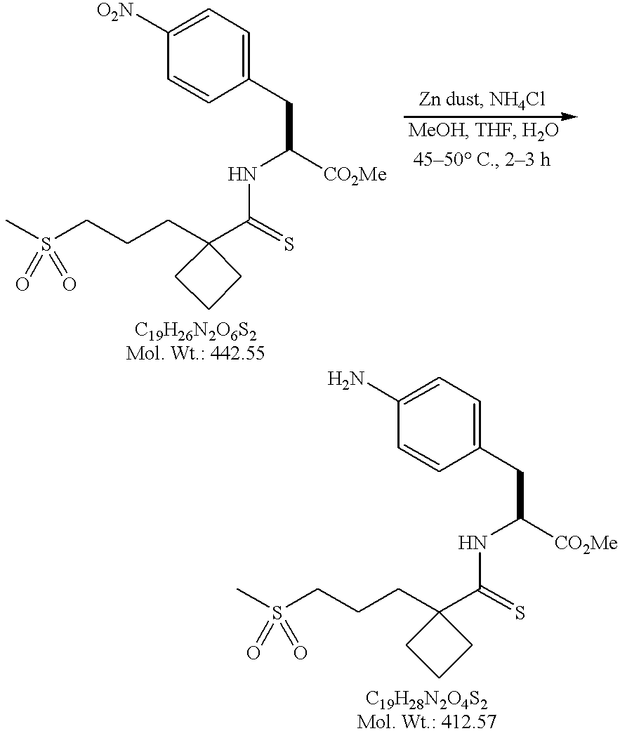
CS(CCCC1(C(NC(CC2=CC=C([O2N])C=C2)[CO2Me])=S)CCC1)(=O)=O.CS(CCCC1(C(NC(CC2=CC=C(N)C=C2)[CO2Me])=S)CCC1)(=O)=O
